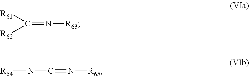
[R61]C([R62])=N[R63].[R64]NC=N[R65]
